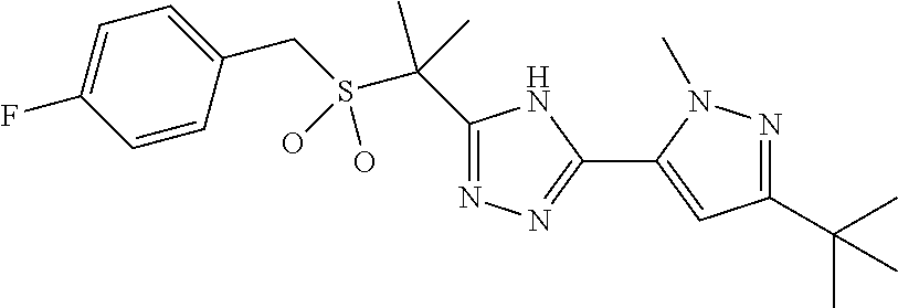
S(C(C)(C)C1=NN=C(C2=CC(C(C)(C)C)=NN2C)N1)(CC1=CC=C(F)C=C1)(O)O
